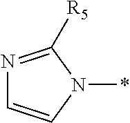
N1=C([R5])N(*)C=C1
